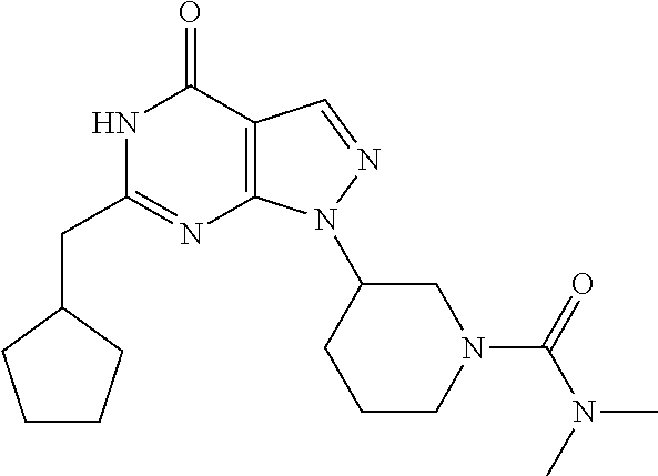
N1C(CC2CCCC2)=NC2=C(C1=O)C=NN2C1CCCN(C(N(C)C)=O)C1
